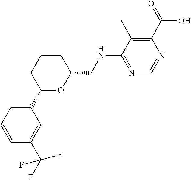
C1(C(F)(F)F)=CC(C2OC(CNC3=NC=NC(C(=O)O)=C3C)CCC2)=CC=C1
